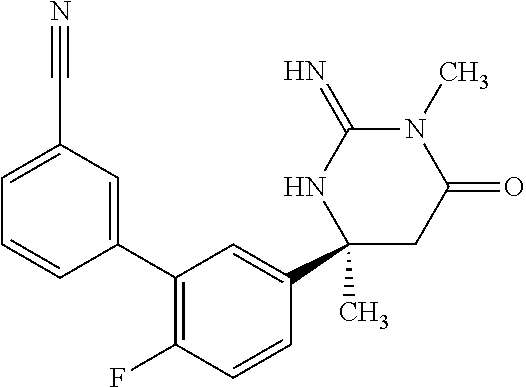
C1(C2=CC(C#N)=CC=C2)=C(F)C=CC(C2(C)CC(=O)N(C)C(=N)N2)=C1
